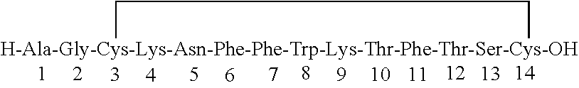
[H-Ala-Gly-Cys-Lys-Asn-Phe-Phe-Trp-Lys-Thr-Phe-Thr-Ser-Cys-OH]1CC1
